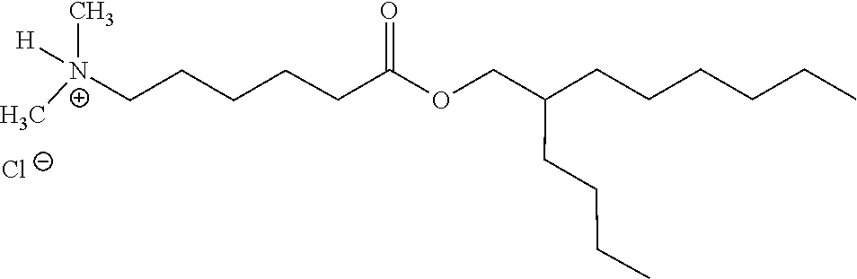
C[N+]([H])(CCCCCC(=O)OCC(CCCC)CCCCCC)C.[Cl-]
